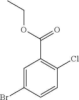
C1=C(Br)C=CC(Cl)=C1C(OCC)=O
